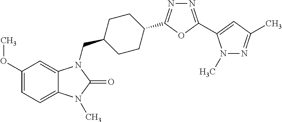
C1(OC)=CC=C2C(=C1)N(CC1CCC(C3=NN=C(C4=CC(C)=NN4C)O3)CC1)C(=O)N2C
